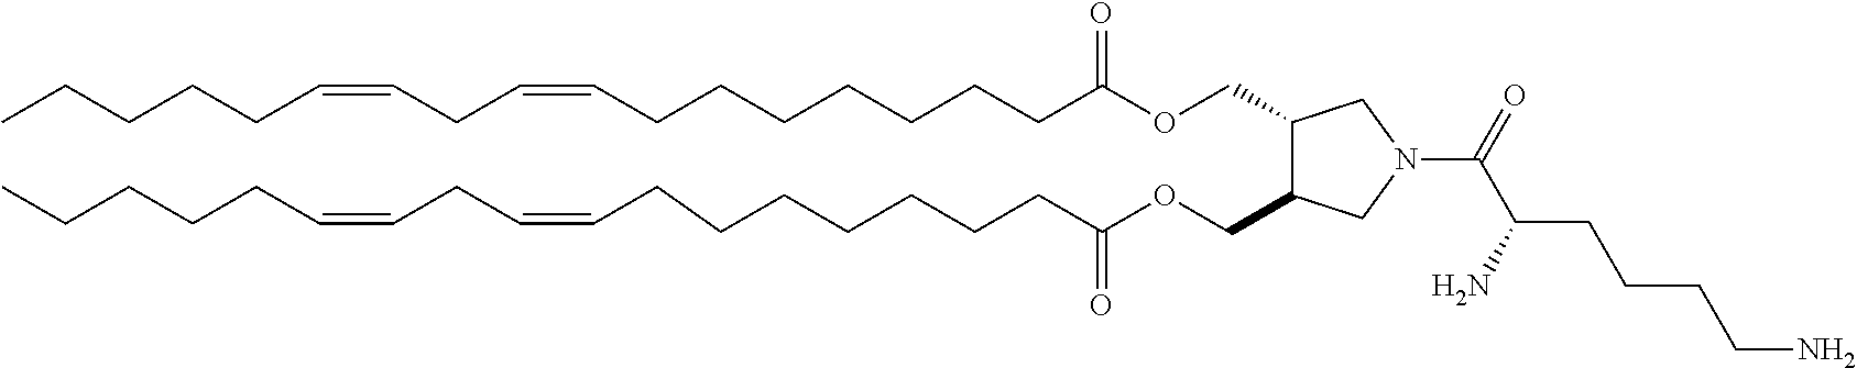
C1(COC(CCCCCCCC=CCC=CCCCCC)=O)C(COC(CCCCCCCC=CCC=CCCCCC)=O)CN(C(C(CCCCN)N)=O)C1
